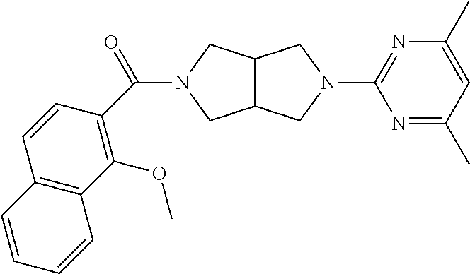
C12C(CN(C3=NC(C)=CC(C)=N3)C1)CN(C(=O)C1=C(OC)C3=C(C=C1)C=CC=C3)C2
